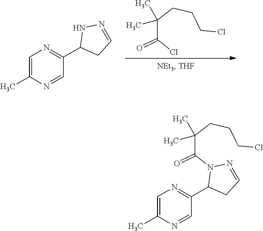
ClC(C(CCCCl)(C)C)=O.C1=C(C)N=CC(C2CC=NN2)=N1.C1=C(C)N=CC(C2CC=NN2C(C(CCCCl)(C)C)=O)=N1
